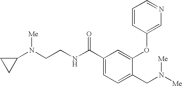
C(CNC(C1=CC=C(CN([Me])[Me])C(OC2=CN=CC=C2)=C1)=O)N(C1CC1)[Me]
